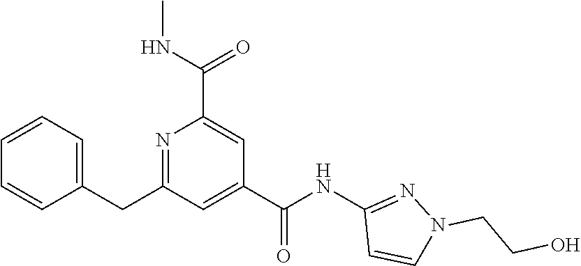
C1=CC=C(CC2=NC(C(NC)=O)=CC(C(NC3=NN(CCO)C=C3)=O)=C2)C=C1
